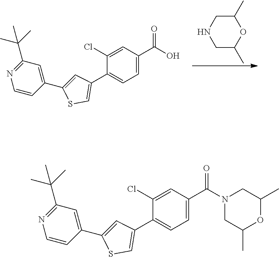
C1C(C)OC(C)CN1.C1(C2=CC(C3=CC=C(C(O)=O)C=C3Cl)=CS2)=CC(C(C)(C)C)=NC=C1.C1(C2=CC(C3=CC=C(C(=O)N4CC(C)OC(C)C4)C=C3Cl)=CS2)=CC(C(C)(C)C)=NC=C1
